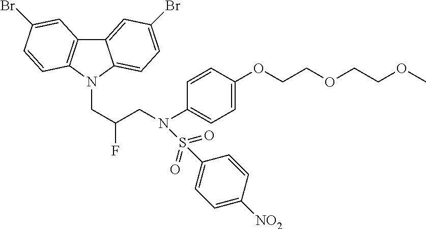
C12=CC(Br)=CC=C1N(CC(CN(C1=CC=C(OCCOCCOC)C=C1)S(=O)(=O)C1=CC=C([NO2])C=C1)F)C1=C2C=C(Br)C=C1
